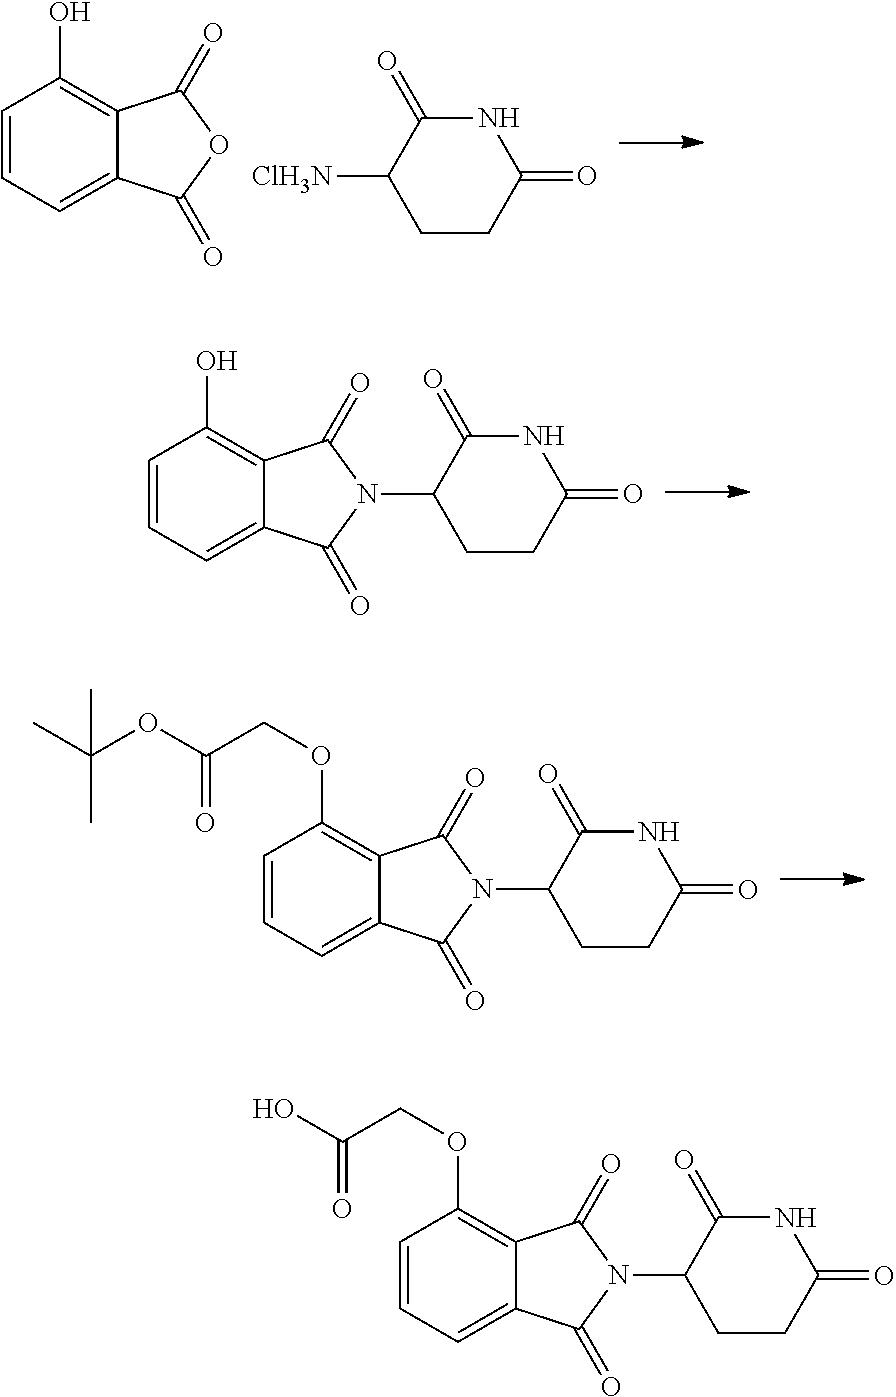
OC1=C2C(=CC=C1)C(=O)OC2=O.[ClH3N]C1CCC(=O)NC1=O.OC1=C2C(=CC=C1)C(=O)N(C1CCC(=O)NC1=O)C2=O.O(C(COC1=C2C(=CC=C1)C(=O)N(C1CCC(=O)NC1=O)C2=O)=O)C(C)(C)C.OC(COC1=C2C(=CC=C1)C(=O)N(C1CCC(=O)NC1=O)C2=O)=O
